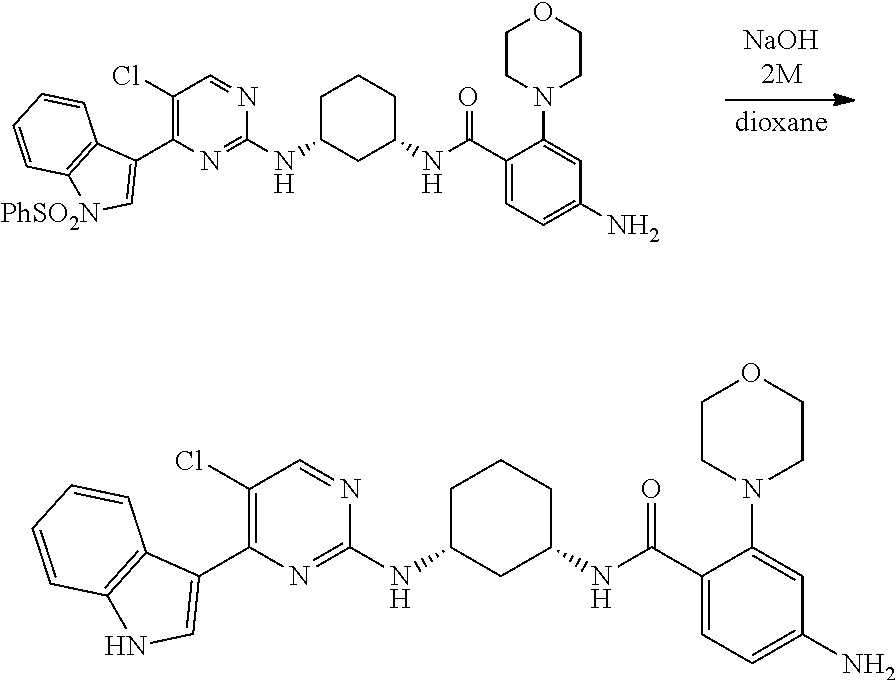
[NaOH2M].[dioxane].C1C(NC2=NC(C3=C[PhSO2N]C4=C3C=CC=C4)=C(Cl)C=N2)CC(NC(C2=CC=C(N)C=C2N2CCOCC2)=O)CC1.C1C(NC2=NC(C3=CNC4=C3C=CC=C4)=C(Cl)C=N2)CC(NC(C2=CC=C(N)C=C2N2CCOCC2)=O)CC1
